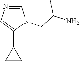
C1=NC=C(C2CC2)N1CC(C)N
